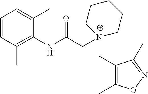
C1=CC=C(C)C(NC(C[N+]2(CC3=C(C)ON=C3C)CCCCC2)=O)=C1C
